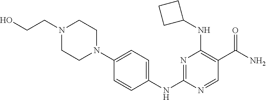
N1=C(NC2=CC=C(N3CCN(CCO)CC3)C=C2)N=CC(C(N)=O)=C1NC1CCC1
